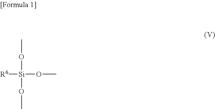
CO[Si](OC)(OC)[R6]
